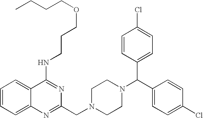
C1(NCCCOCCCC)=NC(CN2CCN(C(C3=CC=C(Cl)C=C3)C3=CC=C(Cl)C=C3)CC2)=NC2=CC=CC=C12
